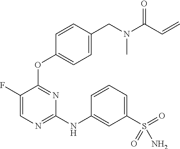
C1=C(F)C(OC2=CC=C(CN(C(C=C)=O)C)C=C2)=NC(NC2=CC(S(=O)(N)=O)=CC=C2)=N1
